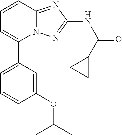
C1(C2=CC=CC(OC(C)C)=C2)=CC=CC2=NC(NC(=O)C3CC3)=NN12
